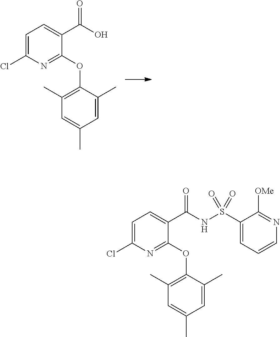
C1=C(Cl)N=C(OC2=C(C)C=C(C)C=C2C)C(C(=O)O)=C1.S(=O)(=O)(C1=CC=CN=C1[OMe])NC(C1=CC=C(Cl)N=C1OC1=C(C)C=C(C)C=C1C)=O
